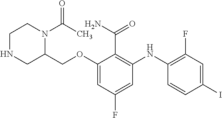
C(OC1=CC(F)=CC(NC2=C(F)C=C(I)C=C2)=C1C(N)=O)C1N(C(=O)C)CCNC1
